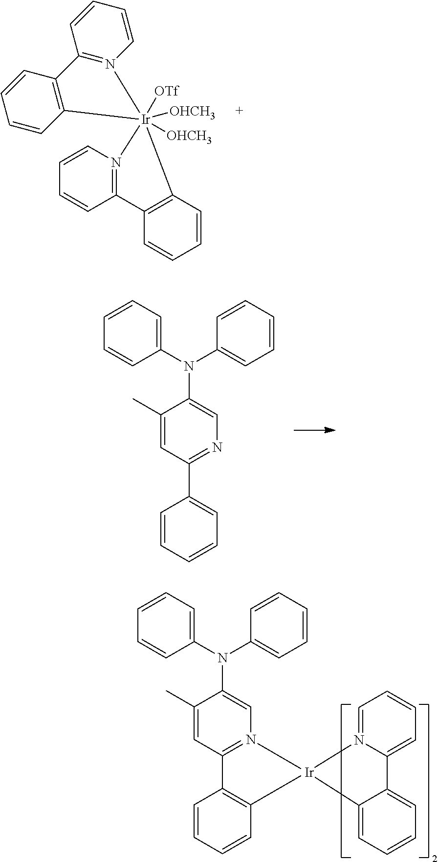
C12=N(C=CC=C1)[Ir]1([OTf])([OHCH3])([OHCH3])(C3=C2C=CC=C3)N2=C(C=CC=C2)C2=C1C=CC=C2.C1(C)=CC(C2=CC=CC=C2)=NC=C1N(C1=CC=CC=C1)C1=CC=CC=C1.C1(C)=CC2=N(C=C1N(C1=CC=CC=C1)C1=CC=CC=C1)[Ir]1(C3=C2C=CC=C3)C2=CC=CC=C2C2=CC=CC=N12
